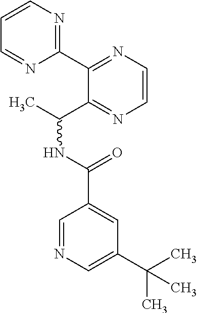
C1=NC=C(C(C)(C)C)C=C1C(NC(C)C1=NC=CN=C1C1=NC=CC=N1)=O
